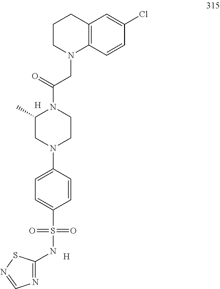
C1CN(CC(=O)N2C(C)CN(C3=CC=C(S(=O)(=O)NC4=NC=NS4)C=C3)CC2)C2=C(C1)C=C(Cl)C=C2.[H].[H]
